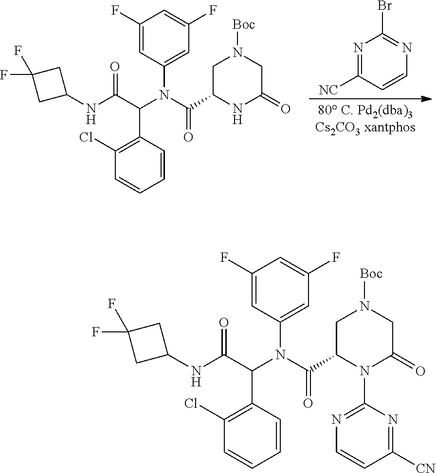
N1=C([NC])C=CN=C1Br.C1=C(N(C(C(NC2CC(F)(F)C2)=O)C2=C(Cl)C=CC=C2)C(=O)C2CN([Boc])CC(=O)N2)C=C(F)C=C1F.C1=C(N(C(C(NC2CC(F)(F)C2)=O)C2=C(Cl)C=CC=C2)C(=O)C2CN([Boc])CC(=O)N2C2=NC=CC([CN])=N2)C=C(F)C=C1F
